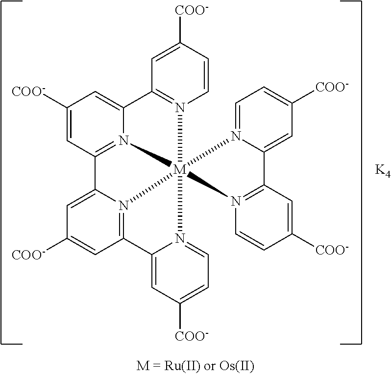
C1=CC([COO-])=CC2=N1[M]134(N5=C(C=C([COO-])C=C25)C2=CC([COO-])=CC(=N12)C1=CC([COO-])=CC=N31)N1=CC=C([COO-])C=C1C1=N4C=CC([COO-])=C1.[K4]
